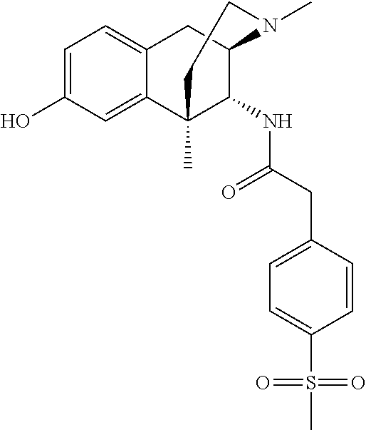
C1=C(O)C=C2C(=C1)CC1C(NC(=O)CC3=CC=C(S(=O)(C)=O)C=C3)C2(C)CCN1C
